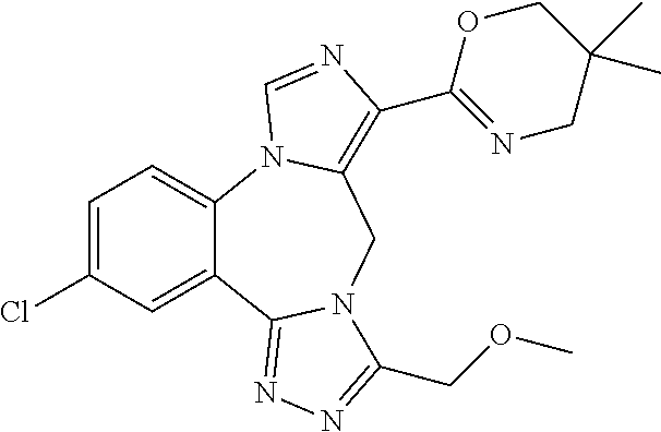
C12=CC=C(Cl)C=C1C1=NN=C(COC)N1CC1=C(C3=NCC(C)(C)CO3)N=CN21
